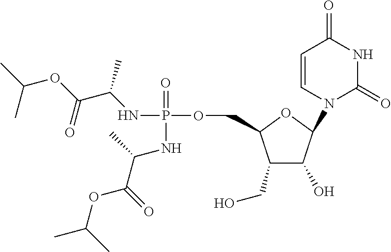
C1(CO)C(O)C(N2C(=O)NC(=O)C=C2)OC1COP(=O)(NC(C(=O)OC(C)C)C)NC(C(OC(C)C)=O)C
